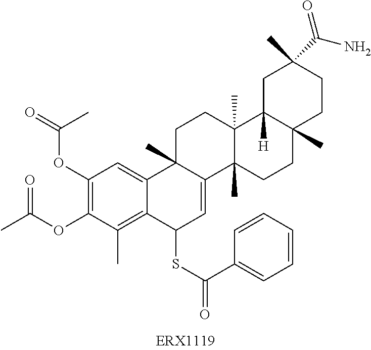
C1(OC(=O)C)=C(OC(C)=O)C(C)=C2C(=C1)C1(C)C(=CC2SC(=O)C2=CC=CC=C2)C2(C)C(C)(CC1)C1([H])C(C)(CC2)CCC(C)(C(N)=O)C1
